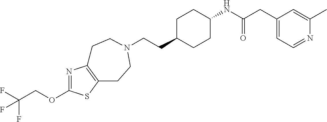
C(CC1CCC(NC(CC2=CC=NC(C)=C2)=O)CC1)N1CCC2=C(N=C(OCC(F)(F)F)S2)CC1
